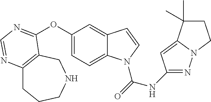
C12=C(CNCCC1)C(OC1=CC=C3C(=C1)C=CN3C(=O)NC1=NN3C(=C1)C(C)(C)CC3)=NC=N2
